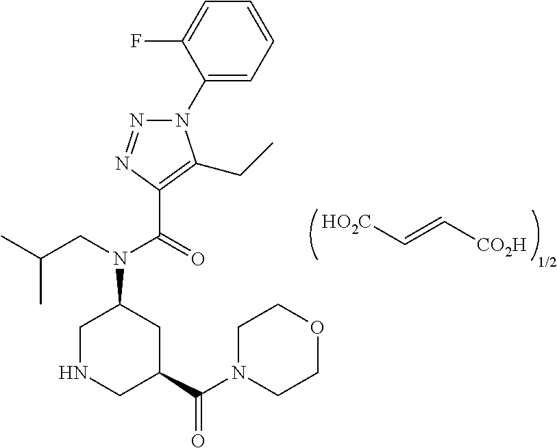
[HO2C]C=C[CO2H].[1/2].N1(C2=CC=CC=C2F)N=NC(C(=O)N(CC(C)C)C2CNCC(C(N3CCOCC3)=O)C2)=C1CC
